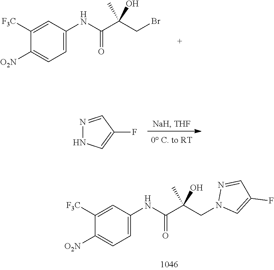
C(C(CBr)(C)O)(=O)NC1=CC=C([O2N])C([F3C])=C1.N1=CC(F)=CN1.C(C(CN1C=C(F)C=N1)(C)O)(=O)NC1=CC=C([O2N])C([F3C])=C1
